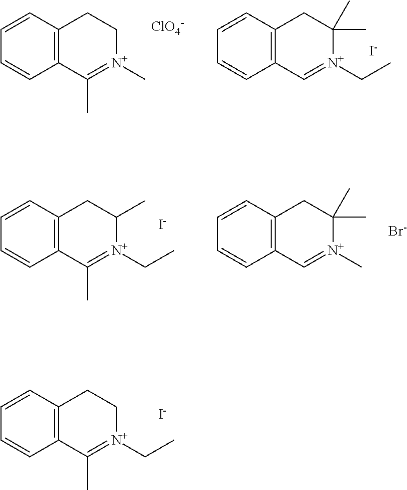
C1=CC2=C(C=C1)C(C)=[N+](C)CC2.[ClO4-].C1=CC2=C(C=C1)C=[N+](CC)C(C)(C)C2.[I-].C1=CC2=C(C=C1)C(C)=[N+](CC)C(C)C2.[I-].C1=CC2=C(C=C1)C=[N+](C)C(C)(C)C2.[Br-].C1=CC2=C(C=C1)C(C)=[N+](CC)CC2.[I-]
